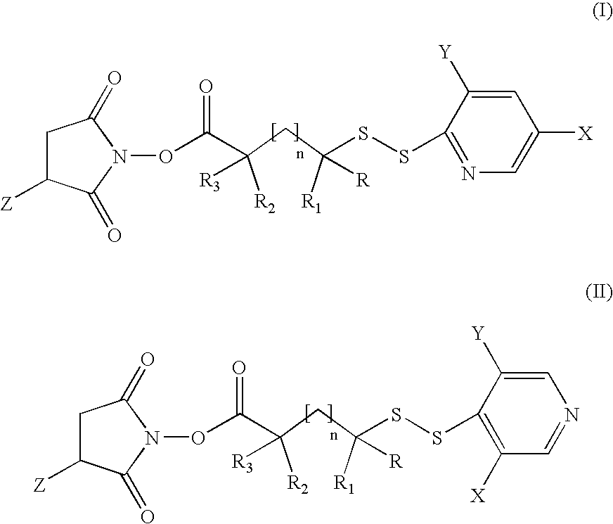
[R2]C(CC([R1])(SSC1=NC=C([X])C=C1[Y])[R])(C(=O)ON1C(=O)CC([Z])C1=O)[R3].[R2]C(CC([R1])(SSC1=C([X])C=NC=C1[Y])[R])([R3])C(=O)ON1C(=O)CC([Z])C1=O
